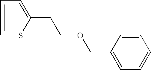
C1(COCCC2=CC=CS2)=CC=CC=C1
